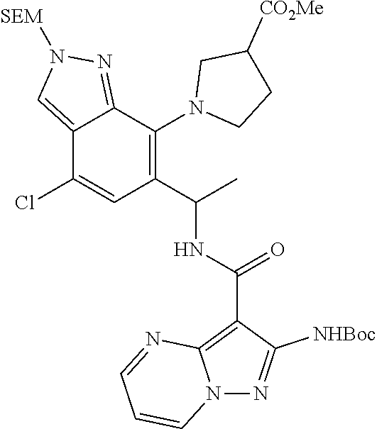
C12=CN([SEM])N=C1C(N1CCC([CO2Me])C1)=C(C(NC(C1=C3N(N=C1[NHBoc])C=CC=N3)=O)C)C=C2Cl
